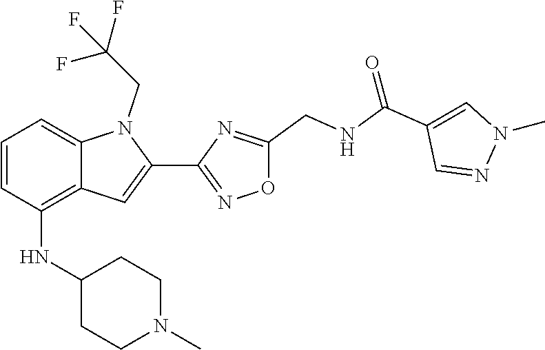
C12=CC=CC(NC3CCN(C)CC3)=C1C=C(C1=NOC(CNC(C3=CN(C)N=C3)=O)=N1)N2CC(F)(F)F
